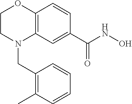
C12=C(C=C(C(NO)=O)C=C1)N(CC1=C(C)C=CC=C1)CCO2
